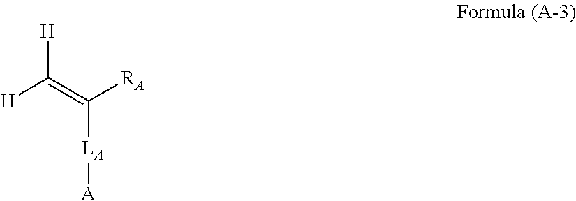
[H]C([H])=C([RA])[LA][A]
